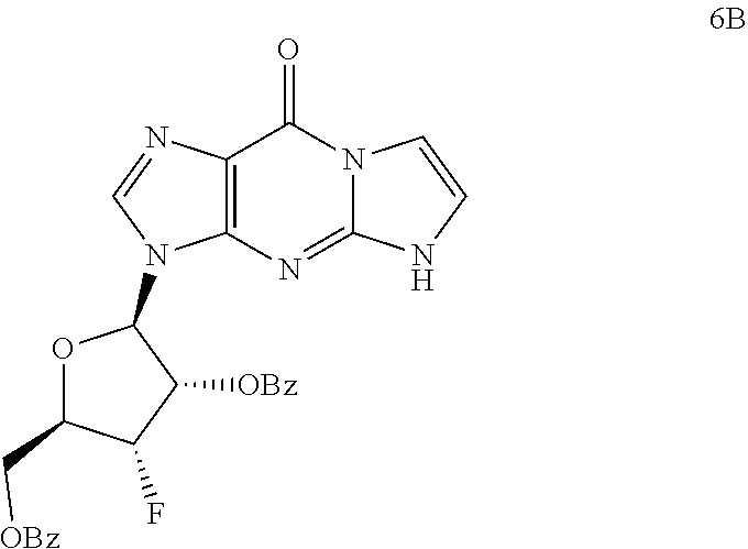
C12=C(N=C3N(C1=O)C=CN3)N(C1OC(C[OBz])C(F)C1[OBz])C=N2
